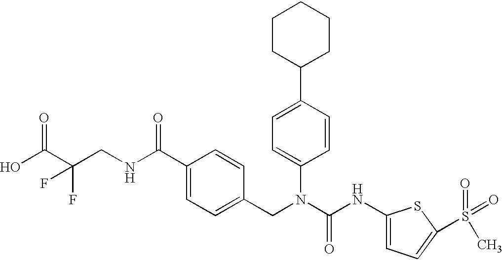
OC(C(CNC(C1=CC=C(CN(C(NC2=CC=C(S(=O)(C)=O)S2)=O)C2=CC=C(C3CCCCC3)C=C2)C=C1)=O)(F)F)=O
